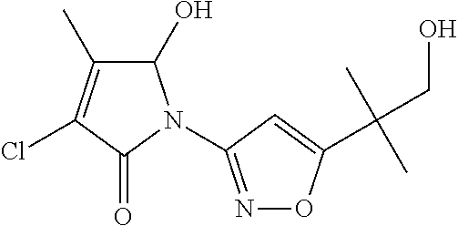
C1(O)C(C)=C(Cl)C(=O)N1C1=NOC(C(CO)(C)C)=C1
